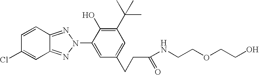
C12=NN(C3=CC(CCC(=O)NCCOCCO)=CC(C(C)(C)C)=C3O)N=C1C=C(Cl)C=C2
